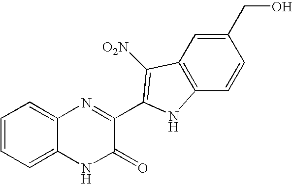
C1=CC=C2C(=C1)N=C(C1=C([O2N])C3=C(C=CC(CO)=C3)N1)C(=O)N2
